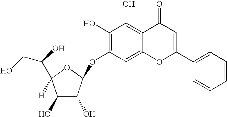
C1(O)=C(OC2C(O)C(O)C(C(O)CO)([H])O2)C=C2C(=C1O)C(=O)C=C(C1=CC=CC=C1)O2
